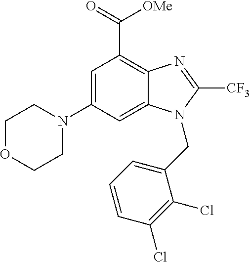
C1=C(N2CCOCC2)C=C2C(=C1C([OMe])=O)N=C([CF3])N2CC1=CC=CC(Cl)=C1Cl
